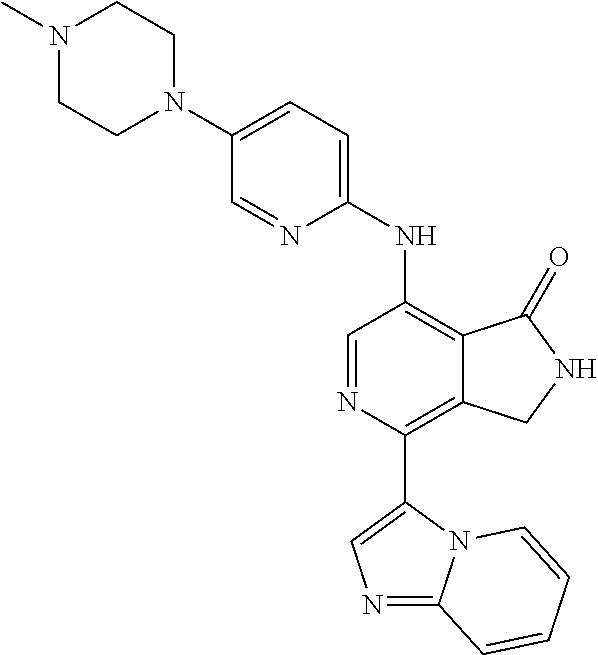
N1(C)CCN(C2=CC=C(NC3=C4C(=C(C5=CN=C6N5C=CC=C6)N=C3)CNC4=O)N=C2)CC1
